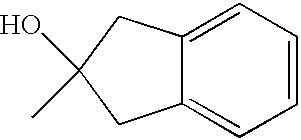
C12=CC=CC=C1CC(O)(C)C2
